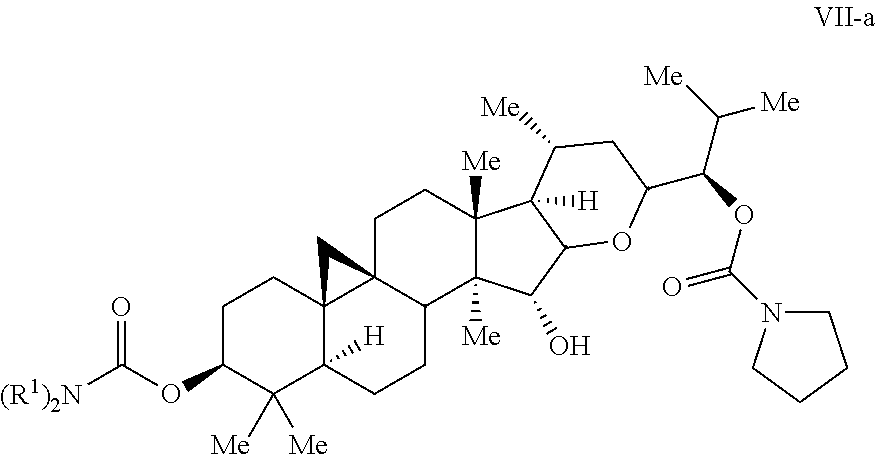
C1C(OC([(R1)2N])=O)C([Me])([Me])C2([H])C3(C1)C1(C(CC2)C2([Me])C([Me])(CC1)C1([H])C(C2O)OC(C(OC(=O)N2CCCC2)C([Me])[Me])CC1[Me])C3
